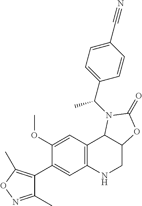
C1=C(C(C)N2C3C4=C(NCC3OC2=O)C=C(C2=C(C)ON=C2C)C(OC)=C4)C=CC(C#N)=C1
